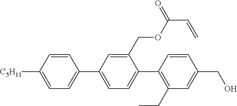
C1=CC([C5H11])=CC=C1C1=CC=C(C2=C(CC)C=C(CO)C=C2)C(COC(C=C)=O)=C1
